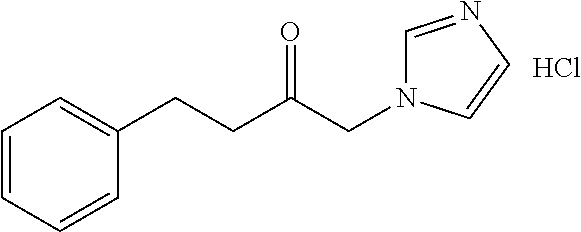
Cl.C1=CC=CC(CCC(CN2C=NC=C2)=O)=C1
